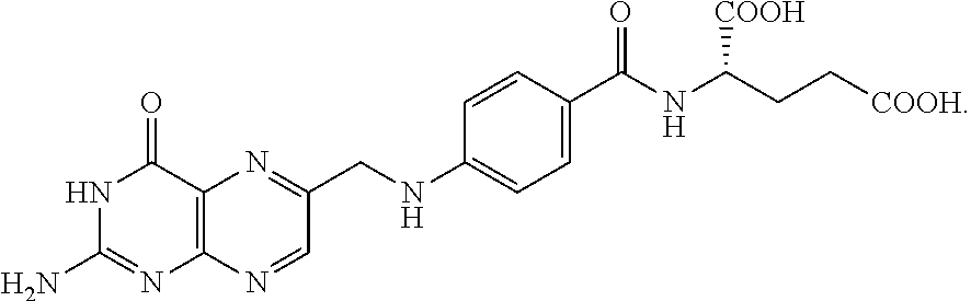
N1C(N)=NC2=C(C1=O)N=C(CNC1=CC=C(C(NC(CC[COOH])[COOH])=O)C=C1)C=N2
